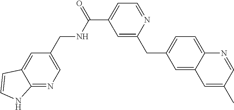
C1=C(C(=O)NCC2=CN=C3C(=C2)C=CN3)C=C(CC2=CC=C3C(=C2)C=C(C)C=N3)N=C1
